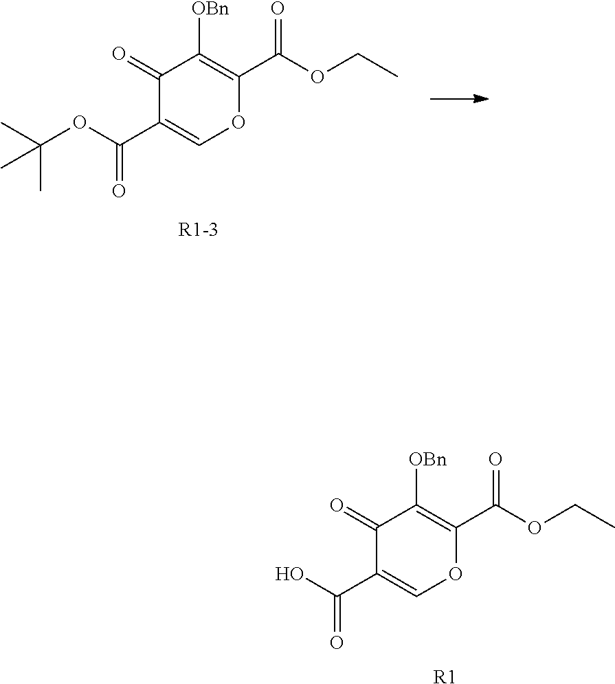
O=C1C([OBn])=C(C(OCC)=O)OC=C1C(OC(C)(C)C)=O.O=C1C([OBn])=C(C(OCC)=O)OC=C1C(O)=O.[R1]
